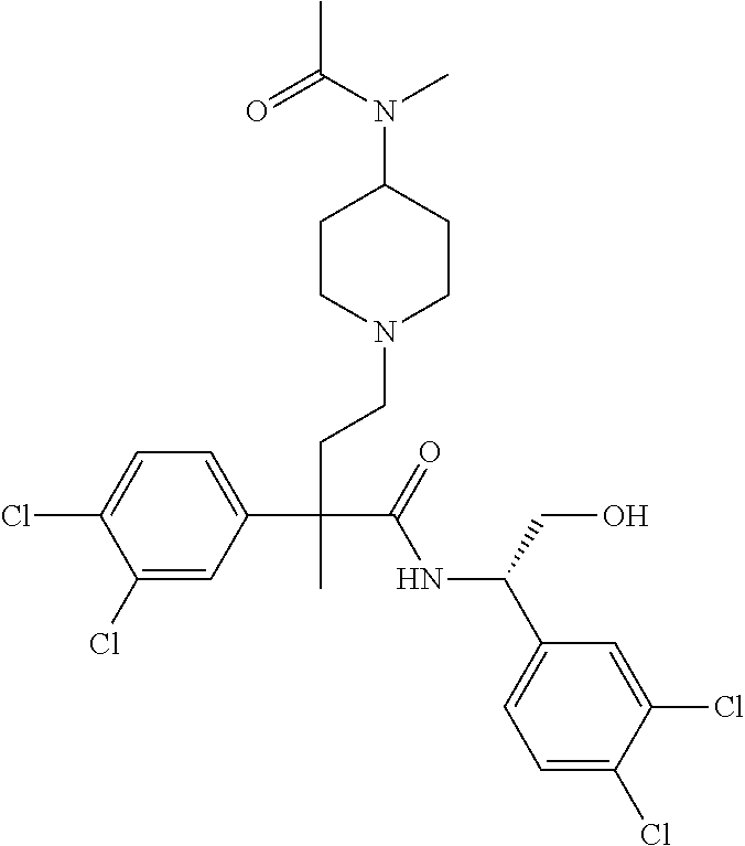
C1(Cl)=CC(C(CCN2CCC(N(C(=O)C)C)CC2)(C(=O)NC(C2=CC=C(Cl)C(Cl)=C2)CO)C)=CC=C1Cl
